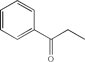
C1=CC=C(C(CC)=O)C=C1
